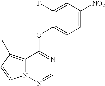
C1=C(F)C(OC2=NC=NN3C2=C(C)C=C3)=CC=C1[NO2]
